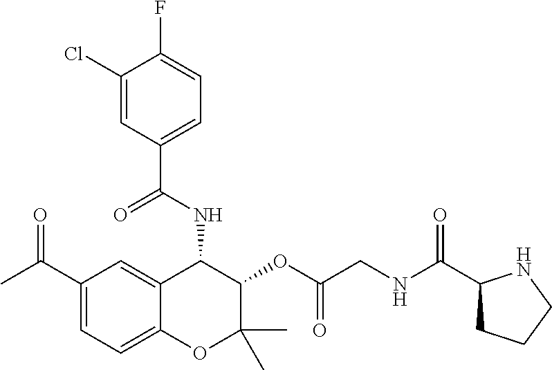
C1(C(C)=O)=CC=C2C(=C1)C(NC(C1=CC=C(F)C(Cl)=C1)=O)C(OC(CNC(C1CCCN1)=O)=O)C(C)(C)O2
